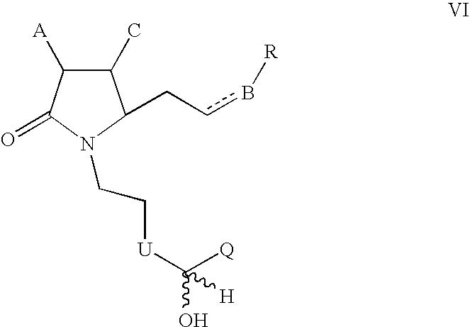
C1([A])C(C)C(Ccb[R])N(CC[U]C([Q])(O)[H])C1=O
